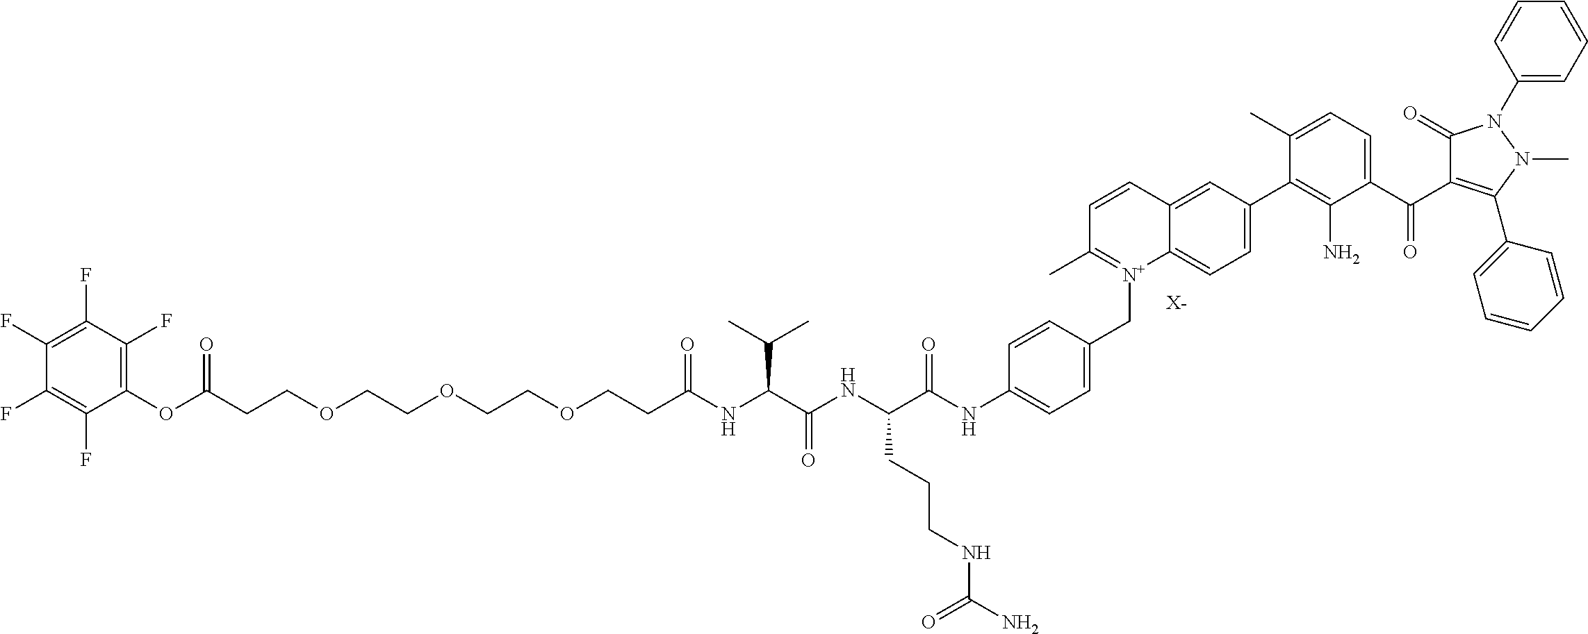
[X-].C(CCOCCOCCOCCC(NC(C(NC(C(NC1=CC=C(C[N+]2=C(C)C=CC3=CC(C4=C(N)C(C(=O)C5=C(C6=CC=CC=C6)N(C)N(C6=CC=CC=C6)C5=O)=CC=C4C)=CC=C23)C=C1)=O)CCCNC(N)=O)=O)C(C)C)=O)(OC1=C(F)C(F)=C(F)C(F)=C1F)=O
